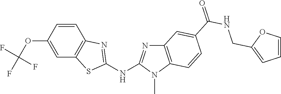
O(C1=CC2=C(C=C1)N=C(NC1=NC3=C(N1C)C=CC(C(NCC1=CC=CO1)=O)=C3)S2)C(F)(F)F
